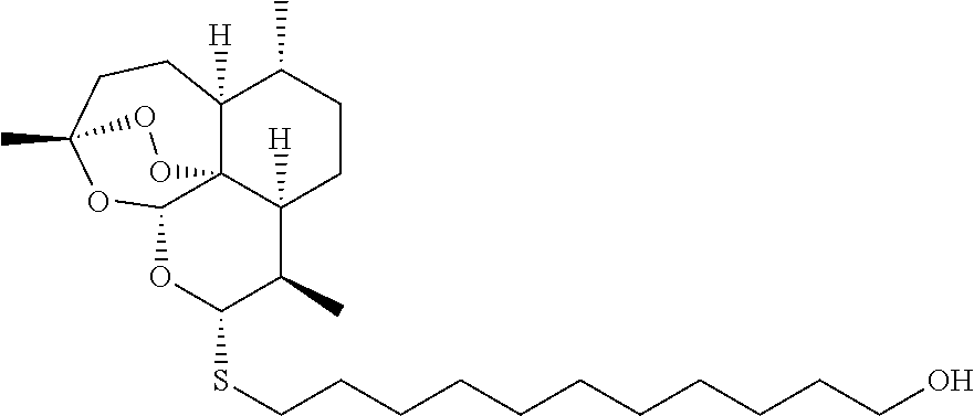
C12([H])C34C([H])(CCC1C)C(C)C(SCCCCCCCCCCCO)OC3OC(C)(CC2)OO4
